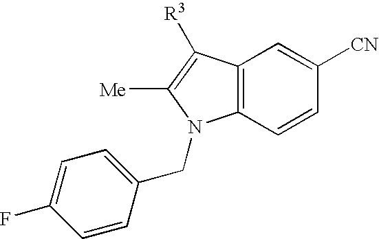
C12=C(C=CC([CN])=C1)N(CC1=CC=C(F)C=C1)C([Me])=C2[R3]
